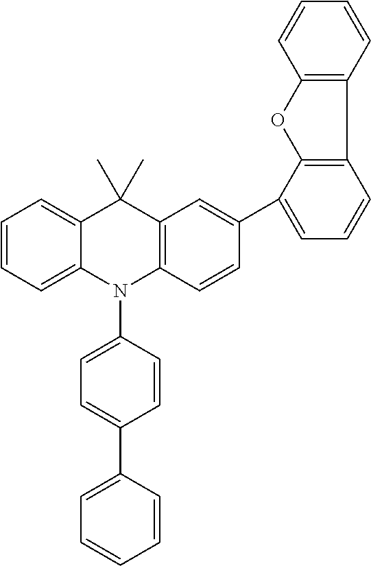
C1=CC=C2C(=C1)C(C)(C)C1=C(N2C2=CC=C(C3=CC=CC=C3)C=C2)C=CC(C2=CC=CC3=C2OC2=C3C=CC=C2)=C1
